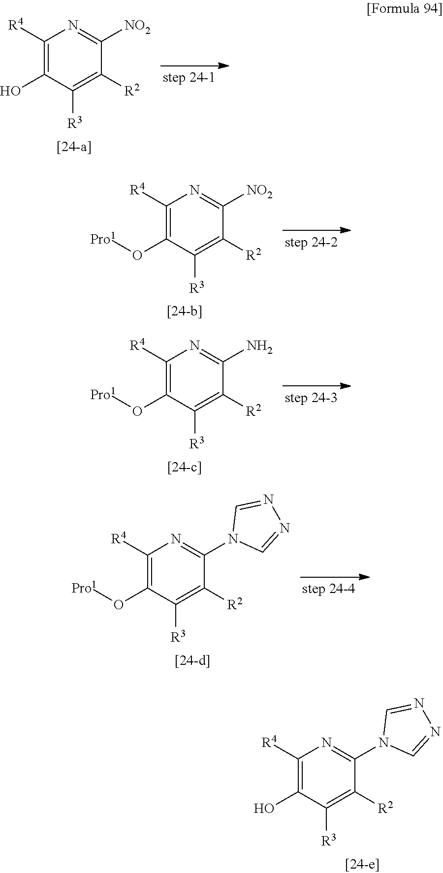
C1([R4])=C(O)C([R3])=C([R2])C([NO2])=N1.C1([R4])=C(O[Pro1])C([R3])=C([R2])C([NO2])=N1.C1([R4])=C(O[Pro1])C([R3])=C([R2])C(N)=N1.C1([R4])=C(O[Pro1])C([R3])=C([R2])C(N2C=NN=C2)=N1.C1([R4])=C(O)C([R3])=C([R2])C(N2C=NN=C2)=N1
